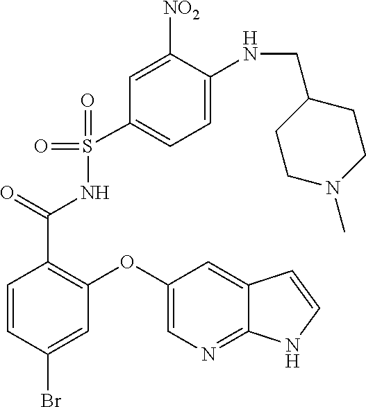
S(=O)(C1=CC=C(NCC2CCN(C)CC2)C([NO2])=C1)(=O)NC(C1=C(OC2=CN=C3C(=C2)C=CN3)C=C(Br)C=C1)=O
